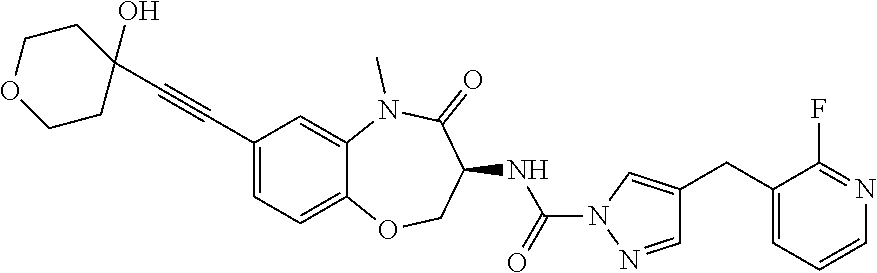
C1(C#CC2=CC=C3C(=C2)N(C)C(=O)C(NC(=O)N2N=CC(CC4=CC=CN=C4F)=C2)CO3)(O)CCOCC1
